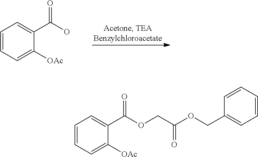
C1=CC=C([OAc])C(C(O)=O)=C1.C1=CC=C([OAc])C(C(OCC(OCC2=CC=CC=C2)=O)=O)=C1
